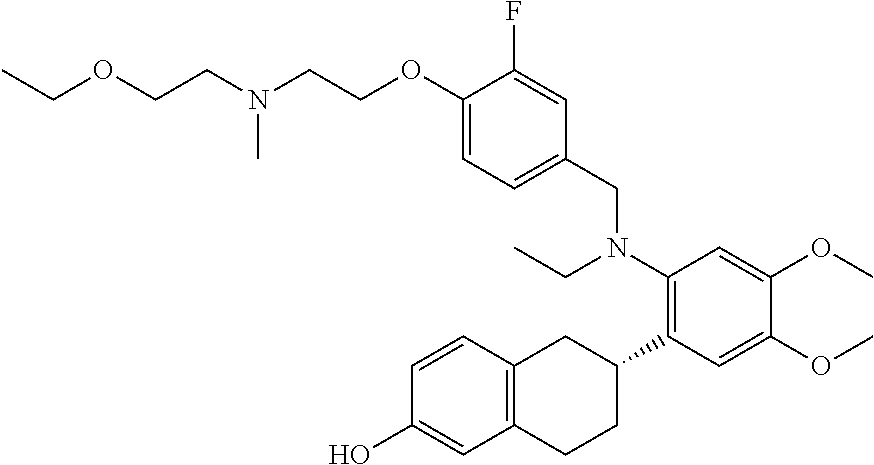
C(CN(CCOC1=CC=C(CN(C2=C(C3CC4=C(CC3)C=C(O)C=C4)C=C(OC)C(OC)=C2)CC)C=C1F)C)OCC
